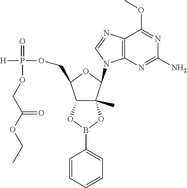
C12=C(N=C(N)N=C1OC)N(C1C3(C)C(C(COP([H])(=O)OCC(OCC)=O)O1)OB(C1=CC=CC=C1)O3)C=N2
